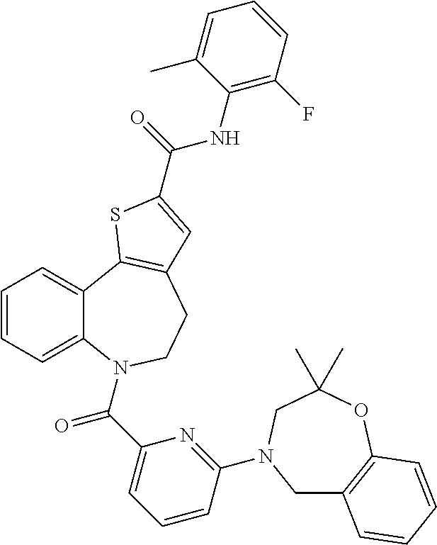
C1=CC=C2C(=C1)C1=C(CCN2C(C2=CC=CC(N3CC4=C(OC(C)(C)C3)C=CC=C4)=N2)=O)C=C(C(=O)NC2=C(F)C=CC=C2C)S1
